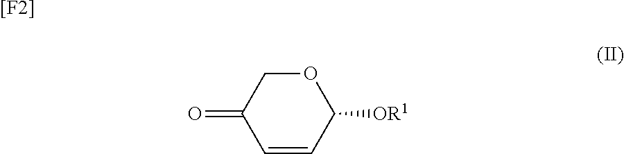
C1=CC([OR1])OCC1=O.[[F2]]
